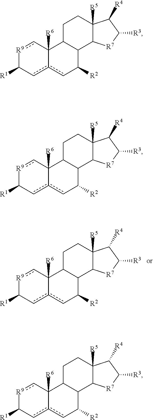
[R9]1cC2([R6])c(cC1[R1])cC([R2])C1C2CCC2([R5])C1[R7]C([R3])C2[R4].[R9]1cC2([R6])c(cC1[R1])cC([R2])C1C2CCC2([R5])C1[R7]C([R3])C2[R4].[R9]1cC2([R6])c(cC1[R1])cC([R2])C1C2CCC2([R5])C1[R7]C([R3])C2[R4].[R9]1cC2([R6])c(cC1[R1])cC([R2])C1C2CCC2([R5])C1[R7]C([R3])C2[R4]
